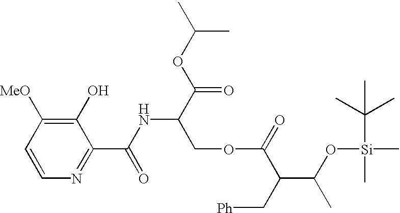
C1=CN=C(C(NC(C(OC(C)C)=O)COC(C(C(C)O[Si](C)(C(C)(C)C)C)C[Ph])=O)=O)C(O)=C1[MeO]
